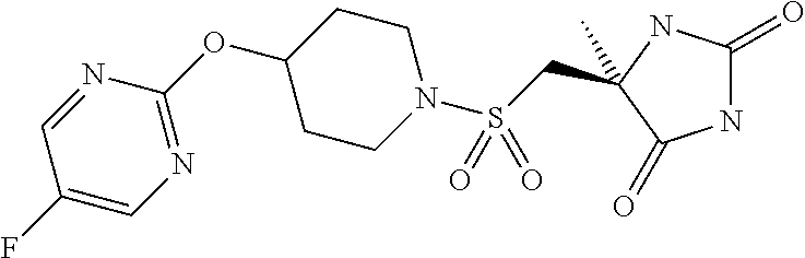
C(S(N1CCC(OC2=NC=C(F)C=N2)CC1)(=O)=O)C1(C)NC(=O)NC1=O
